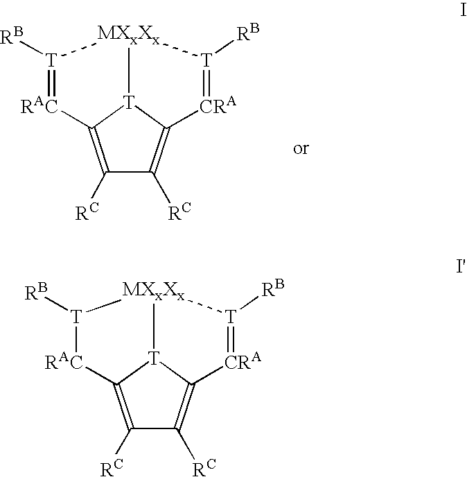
C1([RC])=C2[T]3C(=C1[RC])[CRA]=[T]([RB])[MXxXx]3[T]([RB])=[RAC]2.C1([RC])=C2[T]3C(=C1[RC])[CRA]=[T]([RB])[MXxXx]3[T]([RB])[RAC]2
